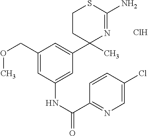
C1=C(NC(C2=NC=C(Cl)C=C2)=O)C=C(COC)C=C1C1(C)N=C(N)SCC1.Cl
